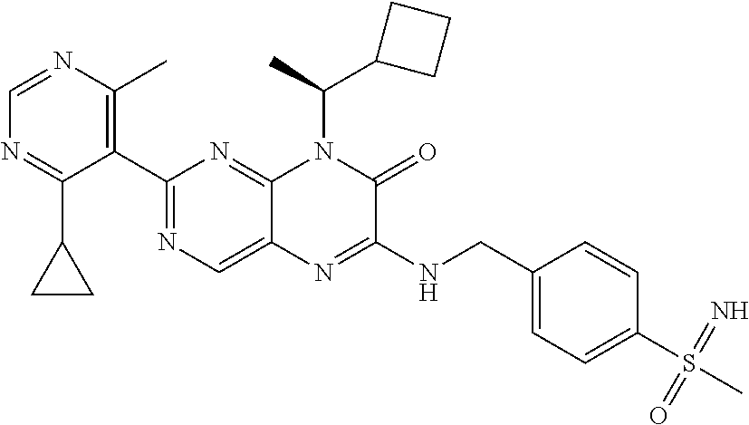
C1=NC(C)=C(C2=NC=C3C(=N2)N(C(C2CCC2)C)C(=O)C(NCC2=CC=C(S(=O)(=N)C)C=C2)=N3)C(C2CC2)=N1
